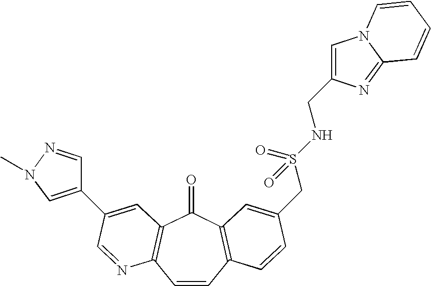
C1=CC2=C(C(=O)C3=C1N=CC(C1=CN(C)N=C1)=C3)C=C(CS(NCC1=CN3C(=N1)C=CC=C3)(=O)=O)C=C2
